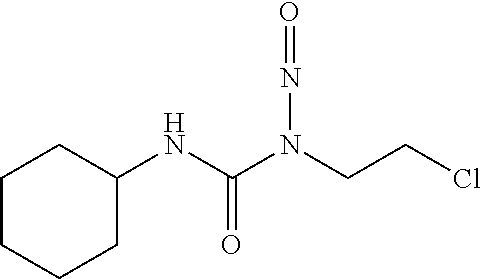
C1CCCC(NC(N(CCCl)N=O)=O)C1
